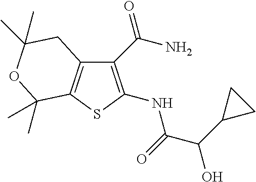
C12=C(SC(NC(=O)C(O)C3CC3)=C1C(N)=O)C(C)(C)OC(C)(C)C2
